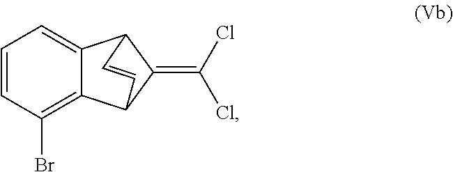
C1=CC(Br)=C2C(=C1)C1C(=C(Cl)Cl)C2C=C1
